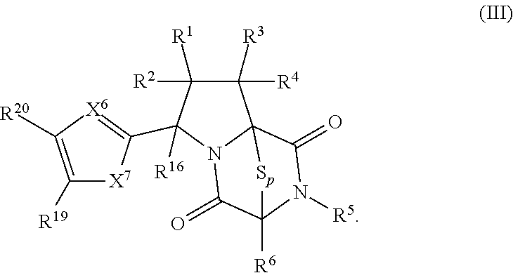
C1([R1])([R2])C(C2=[X6]C([R20])=C([R19])[X7]2)([R16])N2C3(C1([R3])[R4])C(=O)N([R5])C([R6])(C2=O)[Sp]3
